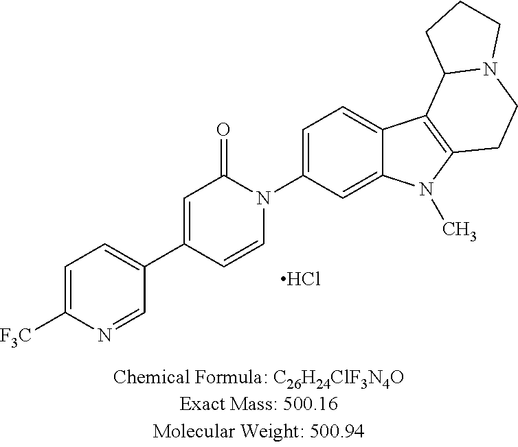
Cl.C1(C2=CC(=O)N(C3=CC=C4C(=C3)N(C)C3=C4C4N(CC3)CCC4)C=C2)=CC=C([F3C])N=C1
